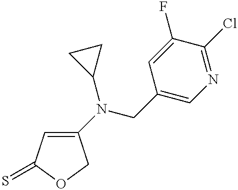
C1(N(C2CC2)CC2=CN=C(Cl)C(F)=C2)=CC(=S)OC1
